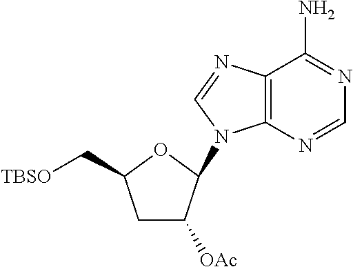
[TBSO]CC1CC([OAc])C(N2C3=C(C(N)=NC=N3)N=C2)O1
